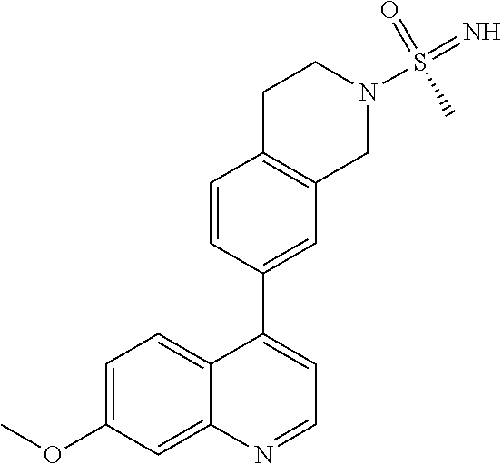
C1=C(OC)C=C2C(=C1)C(C1=CC3=C(C=C1)CCN(S(=N)(=O)C)C3)=CC=N2
